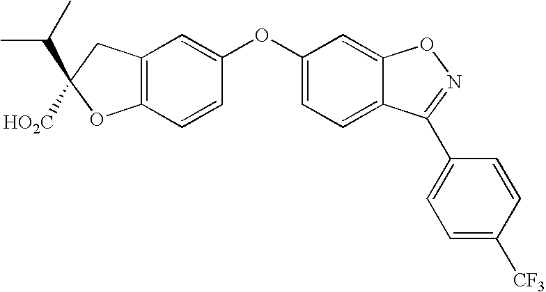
C12=C(C=CC(OC3=CC=C4C(=C3)ON=C4C3=CC=C([CF3])C=C3)=C1)OC(C(C)C)([HO2C])C2
